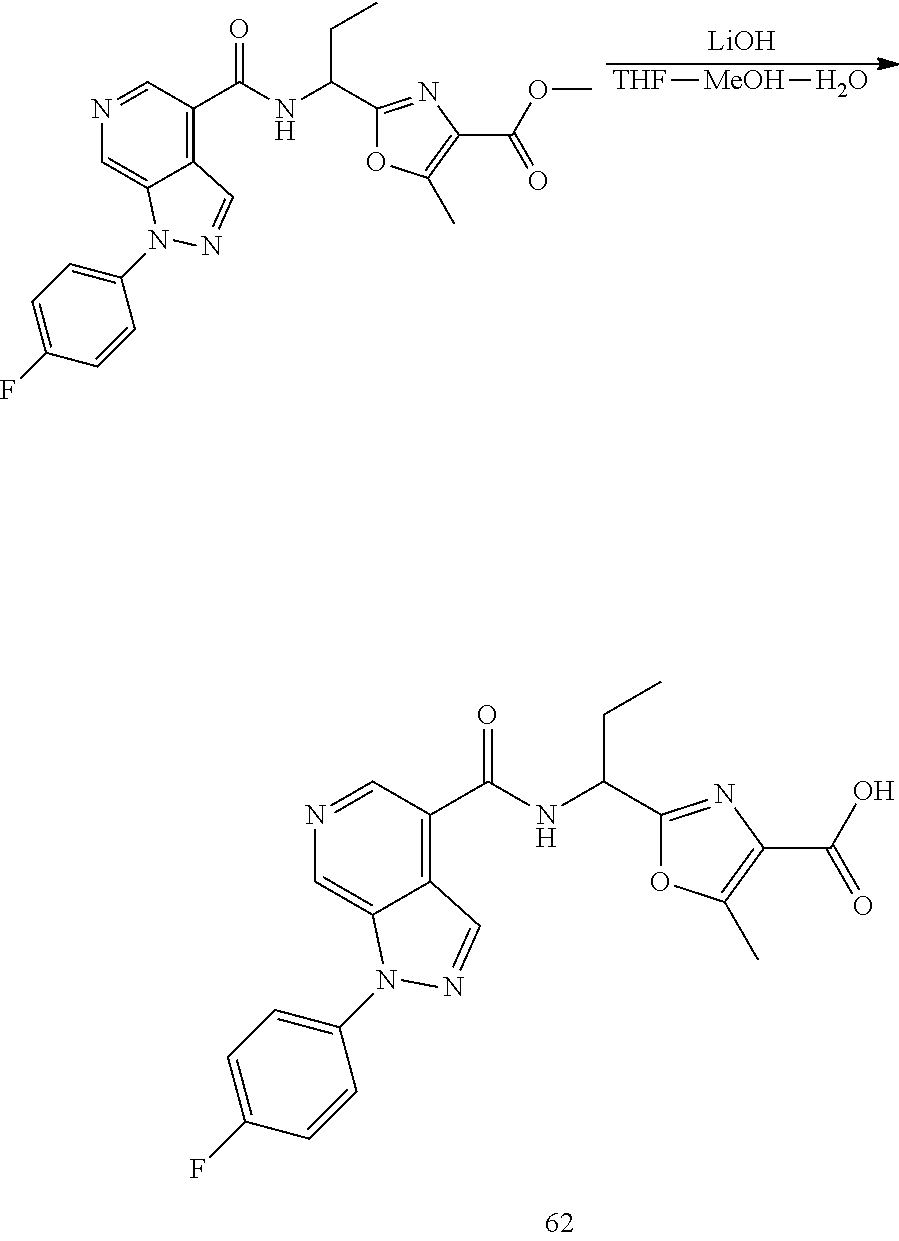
N1=CC(C(=O)NC(C2=NC(C(=O)O)=C(C)O2)CC)=C2C(=C1)N(C1=CC=C(F)C=C1)N=C2.N1=CC(C(=O)NC(C2=NC(C(=O)OC)=C(C)O2)CC)=C2C(=C1)N(C1=CC=C(F)C=C1)N=C2.[THF][MeOH]O.[LiOH]
